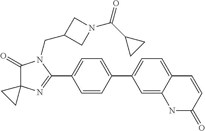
C1(=O)C2(N=C(C3=CC=C(C4=CC=C5C(=C4)NC(=O)C=C5)C=C3)N1CC1CN(C(C3CC3)=O)C1)CC2
